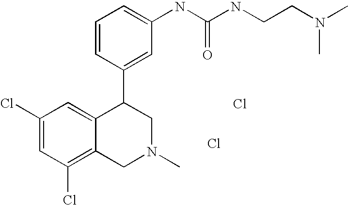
Cl.C1(Cl)=CC(Cl)=C2C(=C1)C(C1=CC(NC(NCCN(C)C)=O)=CC=C1)CN(C)C2.Cl
